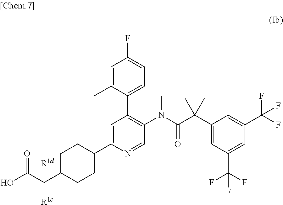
OC(C(C1CCC(C2=CC(C3=CC=C(F)C=C3C)=C(N(C(C(C3=CC(C(F)(F)F)=CC(C(F)(F)F)=C3)(C)C)=O)C)C=N2)CC1)([R1d])[R1c])=O
